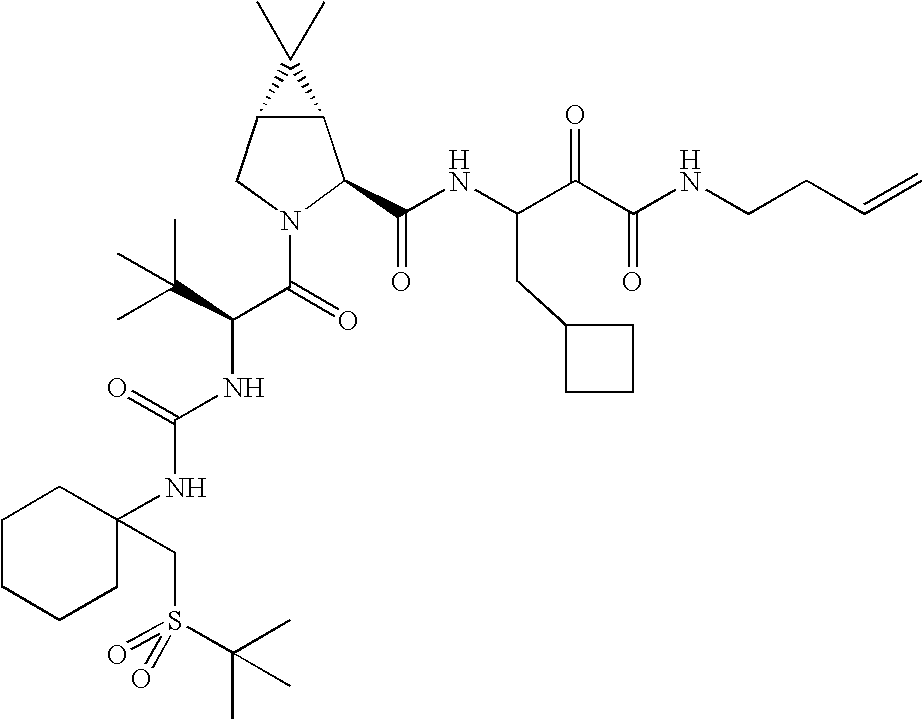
C12C(CN(C(=O)C(C(C)(C)C)NC(NC3(CS(=O)(C(C)(C)C)=O)CCCCC3)=O)C1C(NC(C(C(NCCC=C)=O)=O)CC1CCC1)=O)C2(C)C
